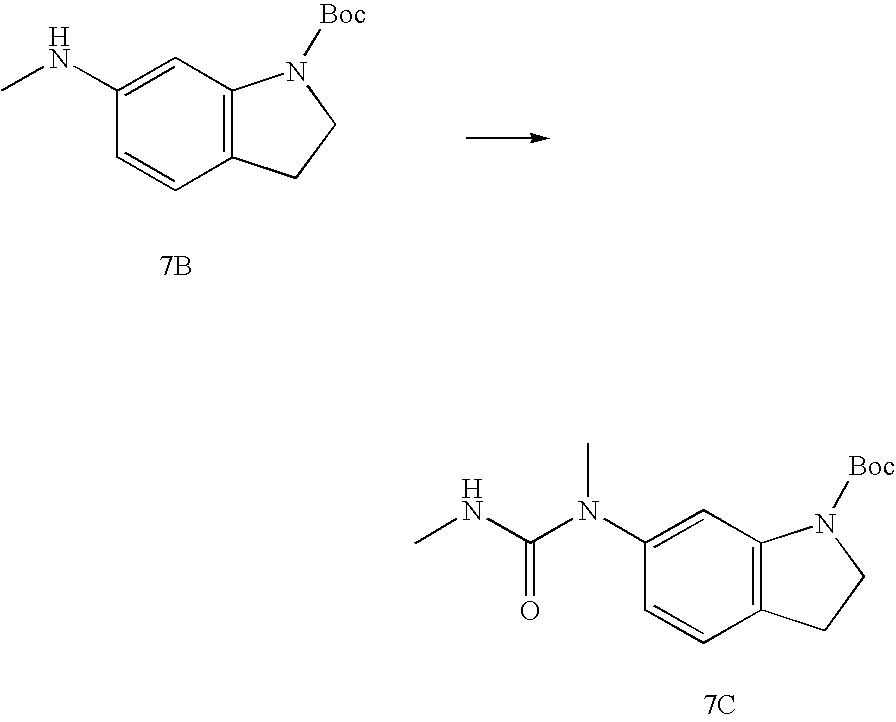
C1(N(C(=O)NC)C)=CC2=C(C=C1)CCN2[Boc].[7C].CNC1=CC2=C(C=C1)CCN2[Boc].[7B]
